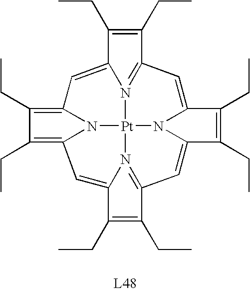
N12=C3C(CC)=C(CC)C1=CC1=C(CC)C(CC)=C4N1[Pt]21N2=C(C(CC)=C(CC)C2=C4)C=C2N1C(=C3)C(CC)=C2CC
